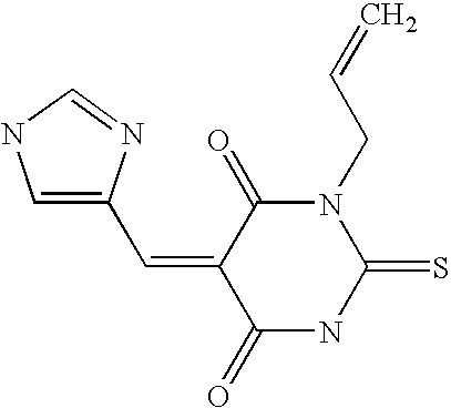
C=CCN1C(=O)C(=CC2=CNC=N2)C(=O)NC1=S
